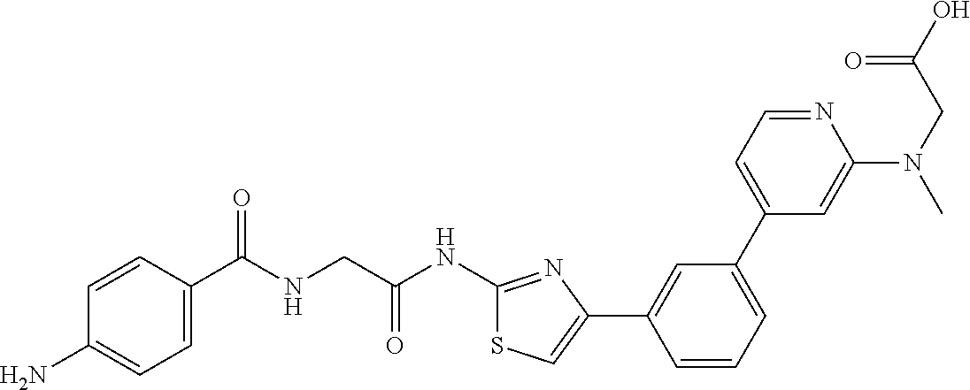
C1=CC(C(NCC(NC2=NC(C3=CC(C4=CC=NC(N(C)CC(=O)O)=C4)=CC=C3)=CS2)=O)=O)=CC=C1N
